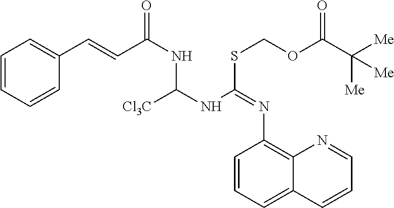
C1=CC=CC(C=CC(NC(NC(SCOC(C([Me])([Me])[Me])=O)=NC2=C3C(=CC=C2)C=CC=N3)[Cl3C])=O)=C1
